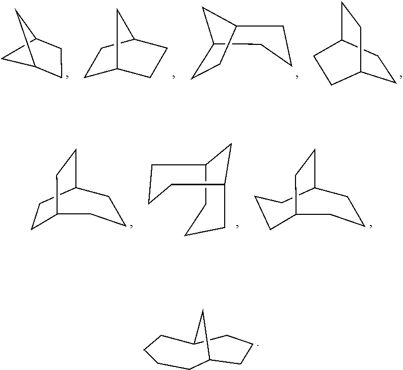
C1C2CCC1C2.C1C2CCC(C1)C2.C1C2CCC(CC1)C2.C1CC2CCC1CC2.C1CC2CCC1CCC2.C1C2CCCC(CC1)C2.C1C2CCC(CC1)CCC2.C12CC(CCC1)CCCC2
